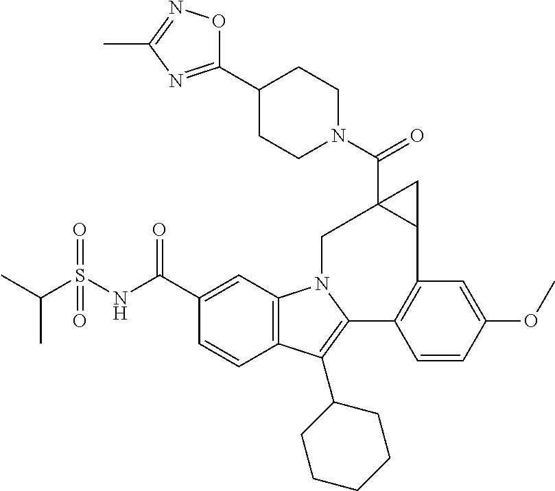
C12=C(C=C(C(NS(C(C)C)(=O)=O)=O)C=C1)N1C(=C2C2CCCCC2)C2=C(C=C(OC)C=C2)C2CC2(C(=O)N2CCC(C3=NC(C)=NO3)CC2)C1
